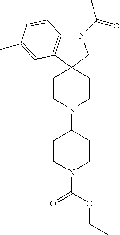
C12(CCN(C3CCN(C(=O)OCC)CC3)CC1)CN(C(=O)C)C1=C2C=C(C)C=C1
